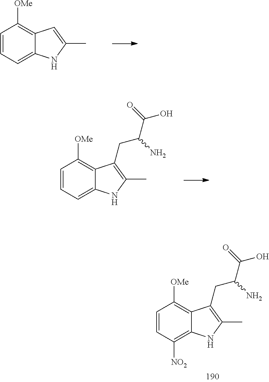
C1=CC([NO2])=C2C(=C1[OMe])C(CC(C(=O)O)N)=C(C)N2.C1=CC=C2C(=C1[OMe])C=C(C)N2.C1=CC=C2C(=C1[OMe])C(CC(C(=O)O)N)=C(C)N2
